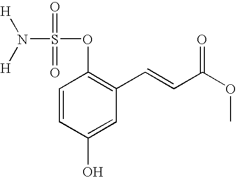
C1=CC(O)=CC(C=CC(OC)=O)=C1OS(N([H])[H])(=O)=O
